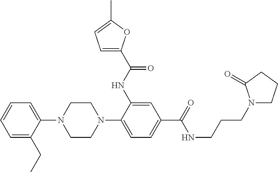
C1(N2CCN(C3=CC=C(C(NCCCN4CCCC4=O)=O)C=C3NC(C3=CC=C(C)O3)=O)CC2)=CC=CC=C1CC
